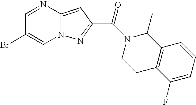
C1=NC2=CC(C(N3C(C)C4=C(CC3)C(F)=CC=C4)=O)=NN2C=C1Br
